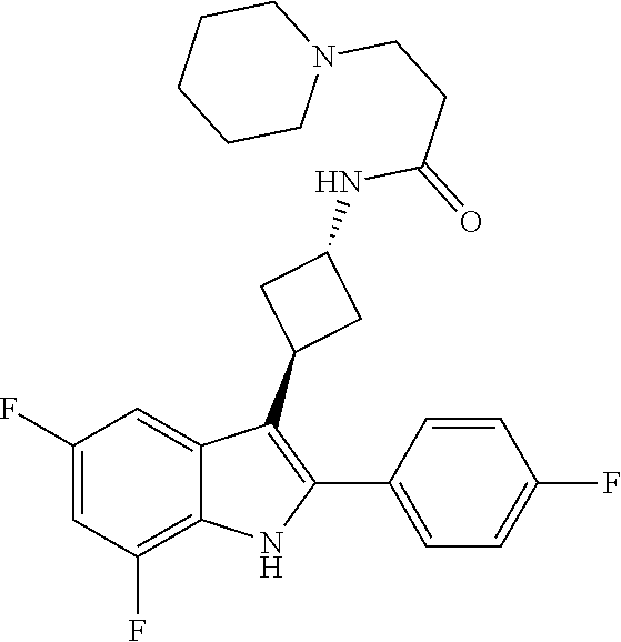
C1CCCN(CCC(NC2CC(C3=C(C4=CC=C(F)C=C4)NC4=C(F)C=C(F)C=C34)C2)=O)C1
